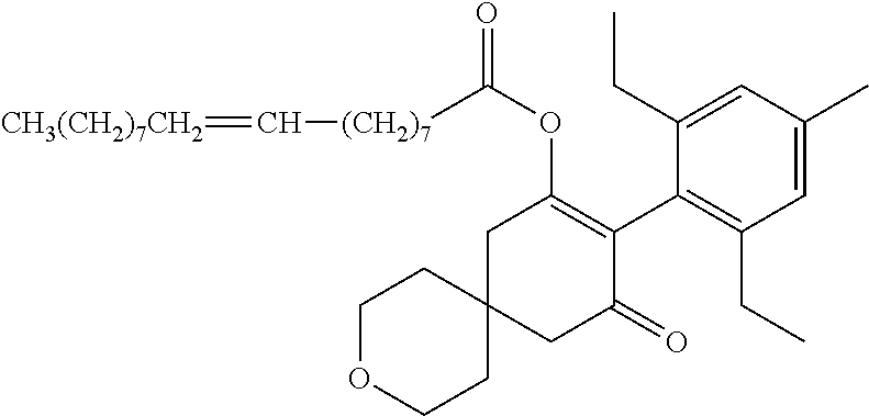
C1OCCC2(C1)CC(=O)C(C1=C(CC)C=C(C)C=C1CC)=C(OC([(CH2)7]C=[CH3(CH2)7CH2])=O)C2
